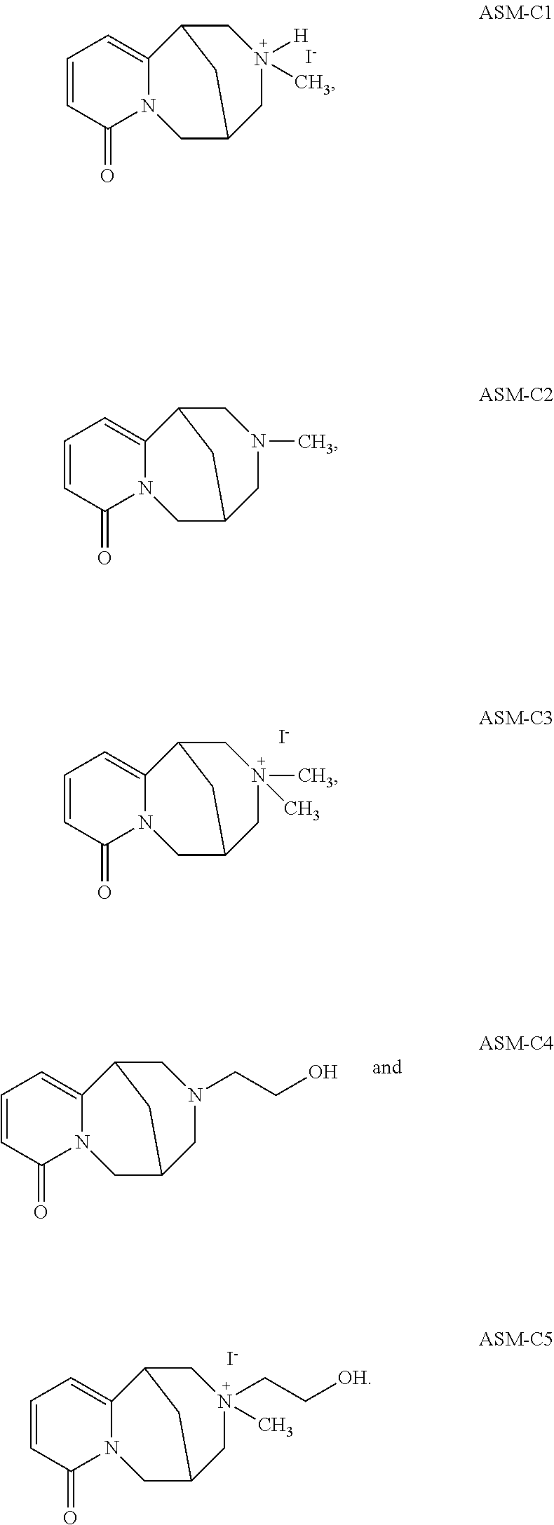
C1=CC(=O)N2C(=C1)C1CN(C)(C)CC(C2)C1.[I-].C1=CC(=O)N2C(=C1)C1CN([H])(C)CC(C2)C1.[I-].C1=CC(=O)N2C(=C1)C1CN(C)CC(C2)C1.C1=CC(=O)N2C(=C1)C1CN(CCO)CC(C2)C1.C1=CC(=O)N2C(=C1)C1CN(CC[OH])(C)CC(C2)C1.[I-]
